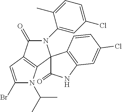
C1(Br)=CC2=C(N1C(C)C)C1(N(C3=CC(Cl)=CC=C3C)C2=O)C(=O)NC2=C1C=CC(Cl)=C2
